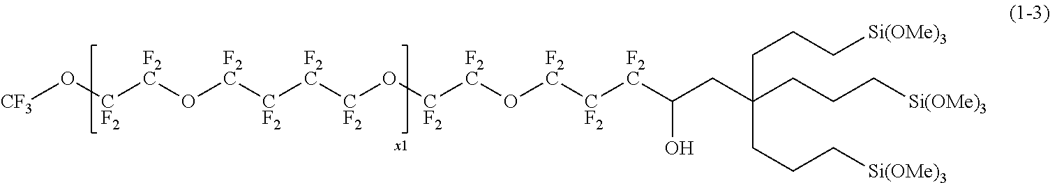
[CF3]O[CF2][F2C]O[F2C][CF2][F2C][CF2]O[CF2][F2C]O[F2C][CF2][F2C]C(O)CC(CCC[Si(OMe)3])(CCC[Si(OMe)3])CCC[Si(OMe)3]
